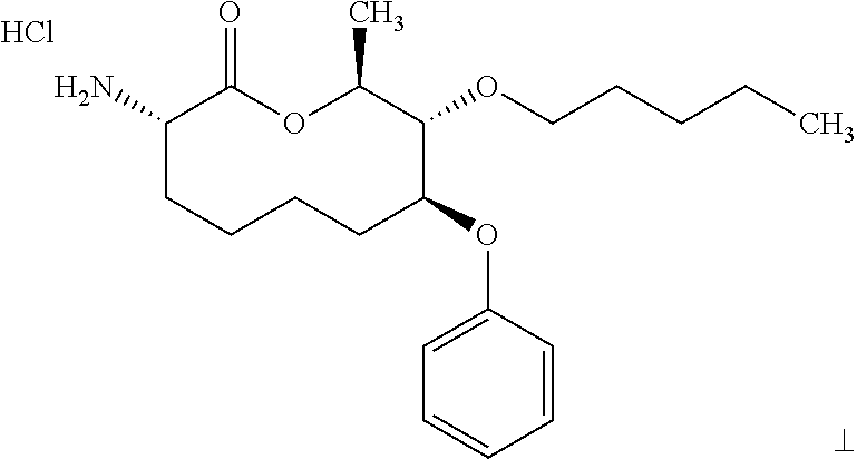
Cl.NC1CCCCC(OC2=CC=CC=C2)C(OCCCCC)C(C)OC1=O
